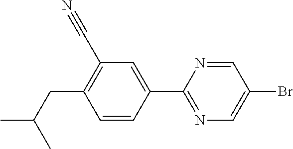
CC(CC1=C(C#N)C=C(C2=NC=C(Br)C=N2)C=C1)C
